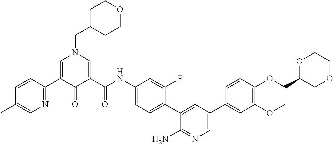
C1=CC(C2=CN(CC3CCOCC3)C=C(C(NC3=CC=C(C4=CC(C5=CC(OC)=C(OCC6OCCOC6)C=C5)=CN=C4N)C(F)=C3)=O)C2=O)=NC=C1C
